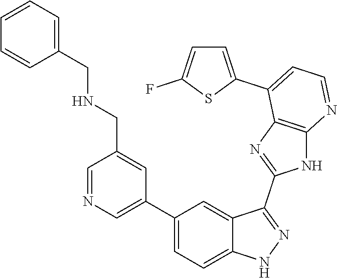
C1=NC=C(C2=CC=C3C(=C2)C(C2=NC4=C(N2)N=CC=C4C2=CC=C(F)S2)=NN3)C=C1CNCC1=CC=CC=C1
